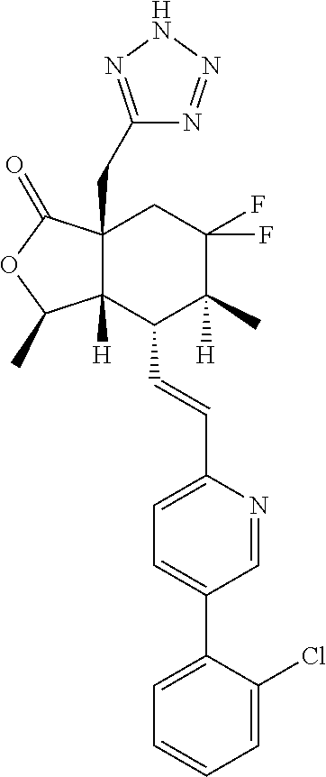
C1=C(Cl)C(C2=CC=C(C=CC3C4([H])C(CC5=NNN=N5)(CC(F)(F)C3(C)[H])C(=O)OC4C)N=C2)=CC=C1
